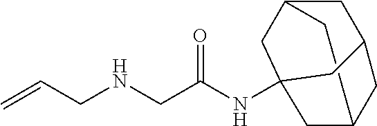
C12CC3CC(C1)CC(NC(CNCC=C)=O)(C2)C3
